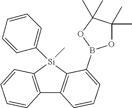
C12=C([Si](C3=CC=CC=C3)(C)C3=C1C=CC=C3B1OC(C)(C)C(C)(C)O1)C=CC=C2
